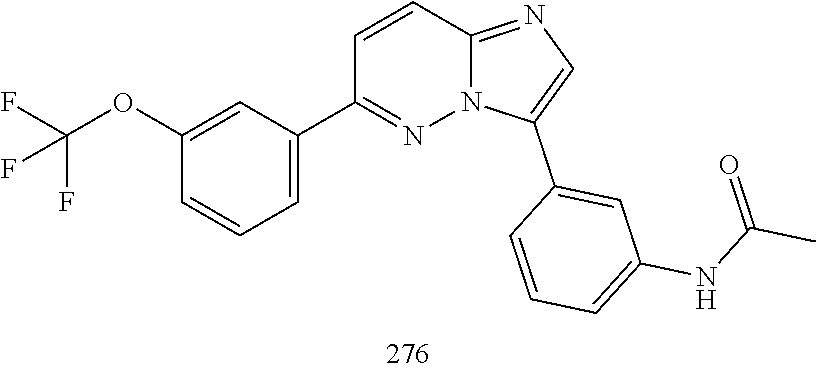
C1=CC2=NC=C(C3=CC(NC(=O)C)=CC=C3)N2N=C1C1=CC=CC(OC(F)(F)F)=C1
